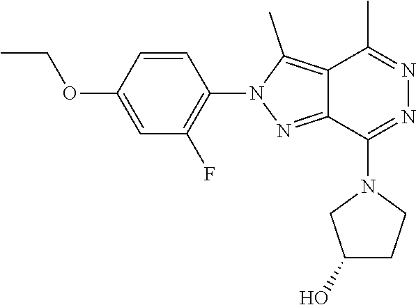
C1=C(OCC)C=CC(N2N=C3C(=C2C)C(C)=NN=C3N2CC(O)CC2)=C1F
